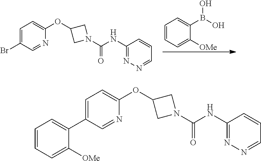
C1=C(Br)C=NC(OC2CN(C(NC3=NN=CC=C3)=O)C2)=C1.C1=CC=C([OMe])C(B(O)O)=C1.C1=C(C2=CC=CC=C2[OMe])C=NC(OC2CN(C(NC3=NN=CC=C3)=O)C2)=C1
